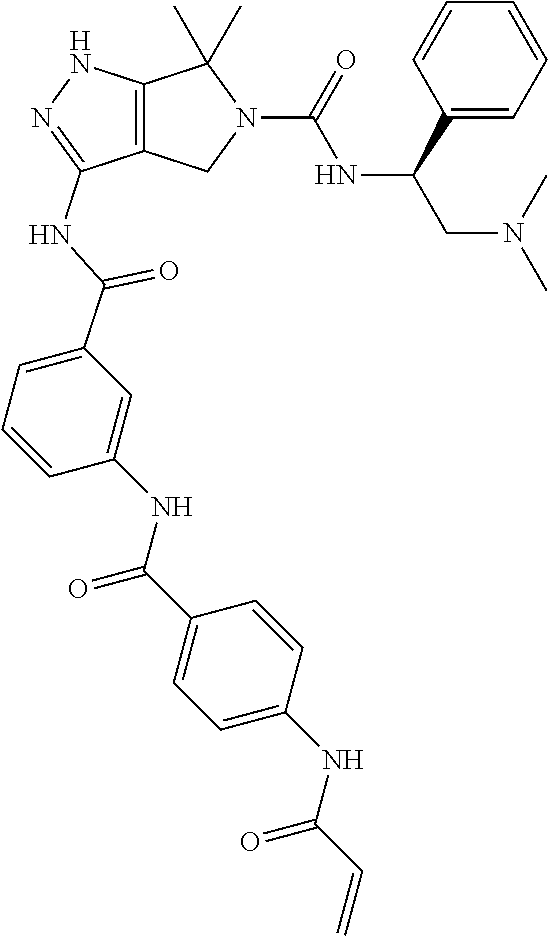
C12=C(NN=C1NC(C1=CC=CC(NC(C3=CC=C(NC(C=C)=O)C=C3)=O)=C1)=O)C(C)(C)N(C(=O)NC(CN(C)C)C1=CC=CC=C1)C2
